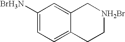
C1([BrH3N])=CC=C2C(=C1)C[NH2Br]CC2
